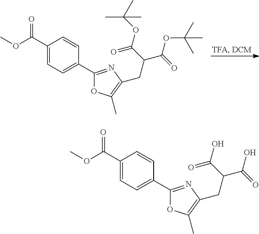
C1(C(OC)=O)=CC=C(C2=NC(CC(C(=O)OC(C)(C)C)C(=O)OC(C)(C)C)=C(C)O2)C=C1.C1(C(OC)=O)=CC=C(C2=NC(CC(C(=O)O)C(=O)O)=C(C)O2)C=C1
